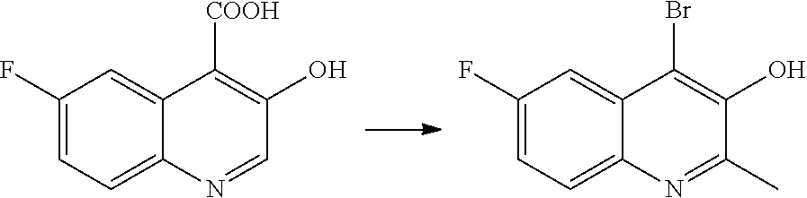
C1(F)=CC=C2C(=C1)C(Br)=C(O)C(C)=N2.C1(F)=CC=C2C(=C1)C([COOH])=C(O)C=N2
